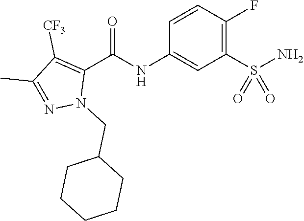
C1=CC(F)=C(S(N)(=O)=O)C=C1NC(C1=C([CF3])C(C)=NN1CC1CCCCC1)=O
